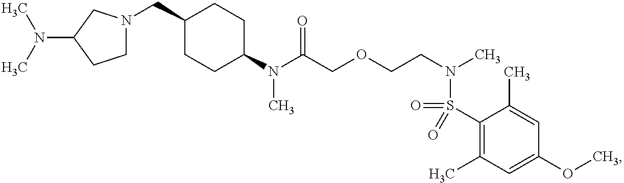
C1(N(C(COCCN(C)S(=O)(C2=C(C)C=C(OC)C=C2C)=O)=O)C)CCC(CN2CCC(N(C)C)C2)CC1
